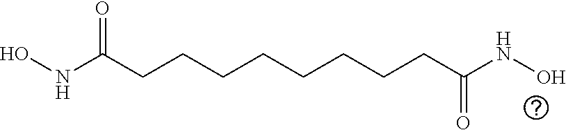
ONC(CCCCCCCCC(NO)=O)=O
